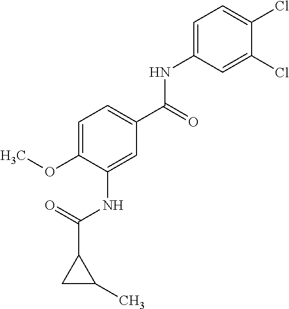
C1=C(NC(C2=CC=C(OC)C(NC(=O)C3CC3C)=C2)=O)C=C(Cl)C(Cl)=C1
